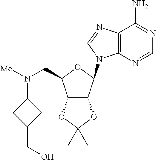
C12=C(N=CN=C1N)N(C1C3C(C(CN([Me])C4CC(CO)C4)O1)OC(C)(C)O3)C=N2
